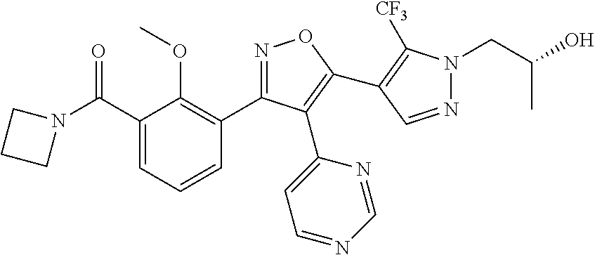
N1=CN=CC=C1C1=C(C2=C([CF3])N(CC(C)O)N=C2)ON=C1C1=C(OC)C(C(=O)N2CCC2)=CC=C1
